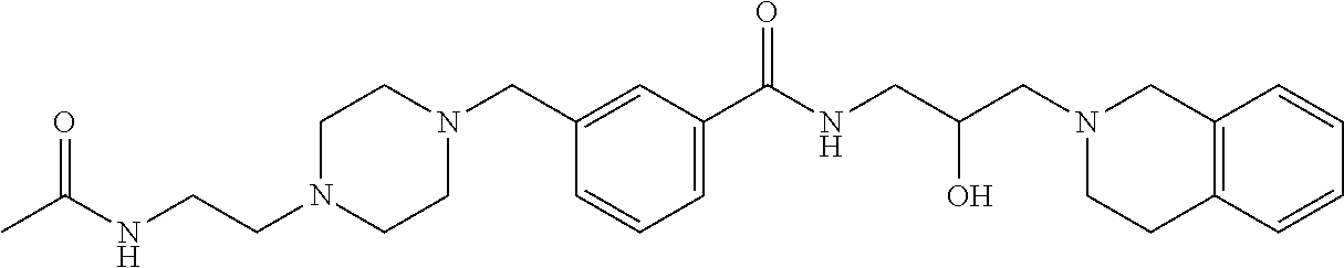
C1(CN2CCN(CCNC(C)=O)CC2)=CC(C(NCC(CN2CCC3=C(C2)C=CC=C3)O)=O)=CC=C1
